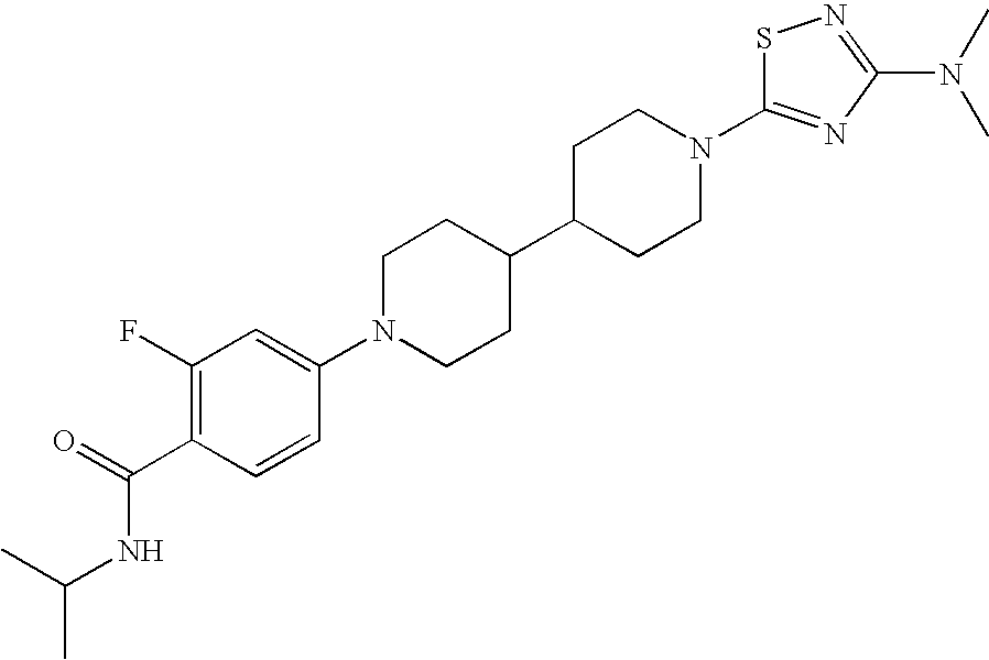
C1(F)=C(C(NC(C)C)=O)C=CC(N2CCC(C3CCN(C4=NC(N(C)C)=NS4)CC3)CC2)=C1
